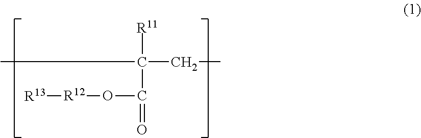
[R11]C(C(=O)O[R12][R13])(CC)C
